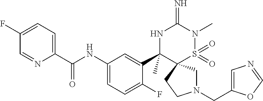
C1(F)=CC=C(C(NC2=CC=C(F)C(C3(C)NC(=N)N(C)S(=O)(=O)C34CN(CC3=CN=CO3)CC4)=C2)=O)N=C1
